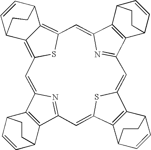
C12=C(C3=NC1=CC1=C4C(=C(S1)C=C1C5=C(C(=N1)C=C1C6=C(C(=C3)S1)C1C=CC6CC1)C1C=CC5CC1)C1C=CC4CC1)C1C=CC2CC1
